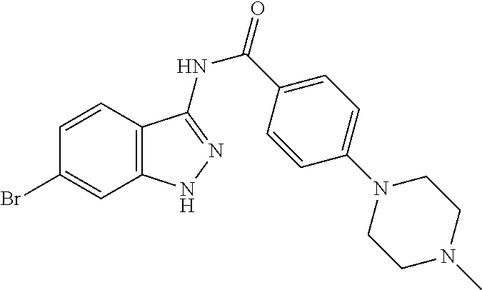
BrC1=CC2=C(C=C1)C(NC(C1=CC=C(N3CCN(C)CC3)C=C1)=O)=NN2
